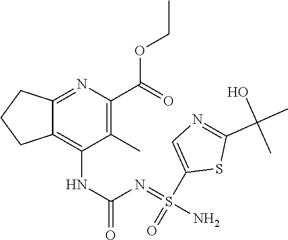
C12=NC(C(OCC)=O)=C(C)C(NC(=O)N=S(N)(C3=CN=C(C(C)(O)C)S3)=O)=C1CCC2
